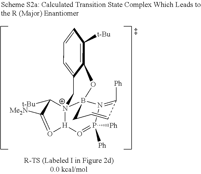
C1=C2C(=C([t-Bu])C=C1)OB13[N+]4(C2)C([t-Bu])C([Me2N])=O[H]4O=P([Ph])([Ph])N1=C([Ph])C=CC3
